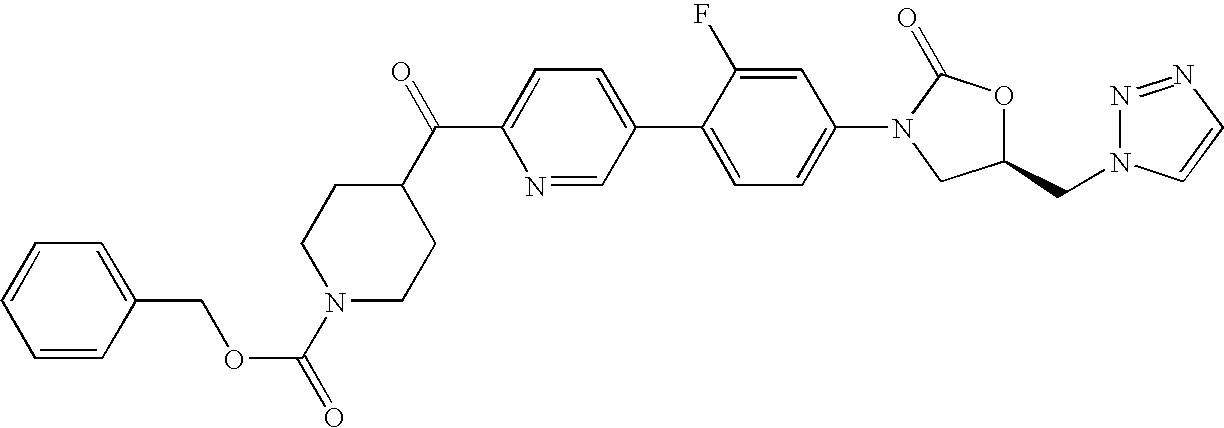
C1=CC(COC(=O)N2CCC(C(=O)C3=CC=C(C4=CC=C(N5CC(CN6N=NC=C6)OC5=O)C=C4F)C=N3)CC2)=CC=C1
